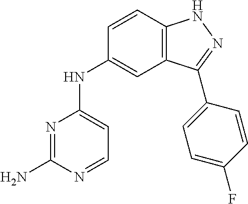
N1=C(N)N=CC=C1NC1=CC2=C(C=C1)NN=C2C1=CC=C(F)C=C1
